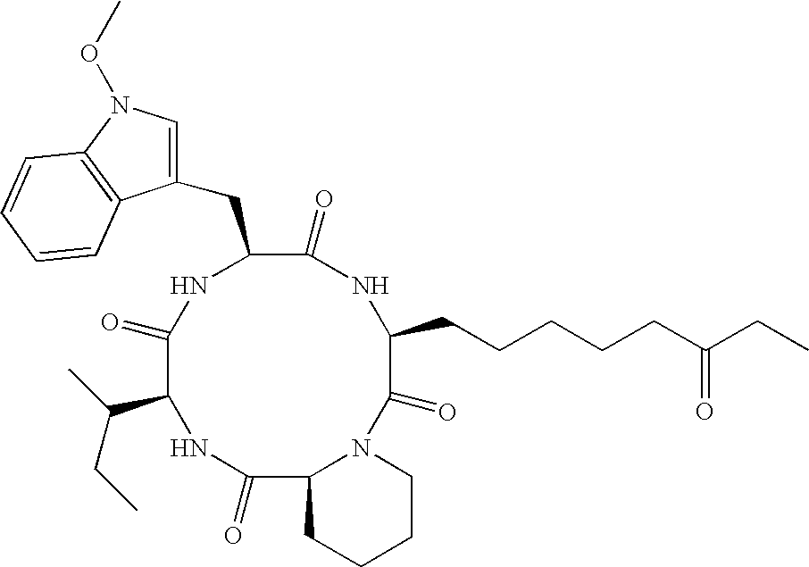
C1(=O)C2N(C(=O)C(CCCCCC(CC)=O)NC(=O)C(CC3=CN(OC)C4=C3C=CC=C4)NC(=O)C(C(CC)C)N1)CCCC2
